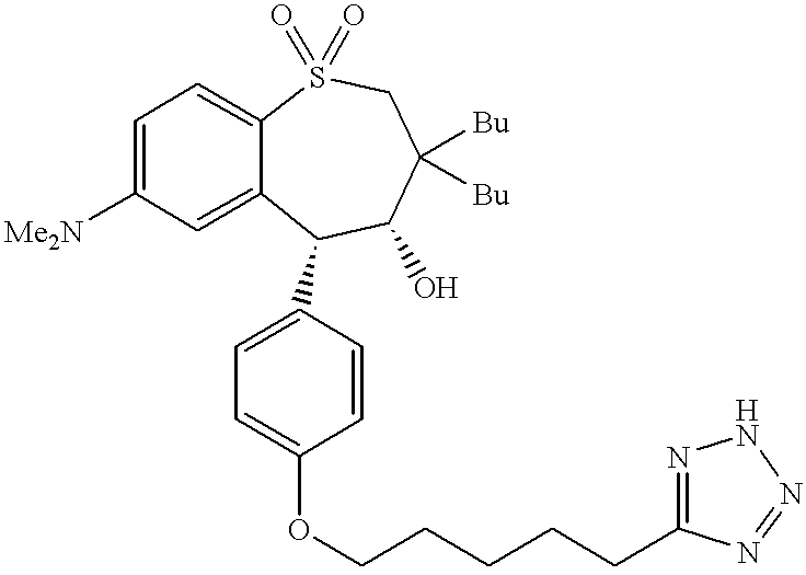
C1=C([Me2N])C=C2C(=C1)S(=O)(=O)CC([Bu])([Bu])C(O)C2C1=CC=C(OCCCCCC2=NNN=N2)C=C1
